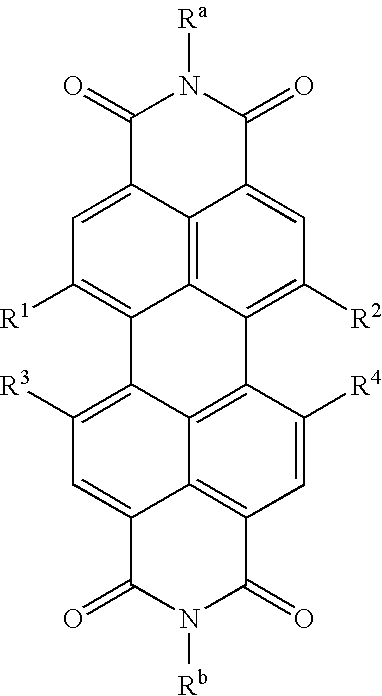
C1(=O)C2=CC([R1])=C3C4=C2C(=CC([R2])=C4C2=C4C3=C([R3])C=C3C4=C(C=C2[R4])C(=O)N([Rb])C3=O)C(=O)N1[Ra]
